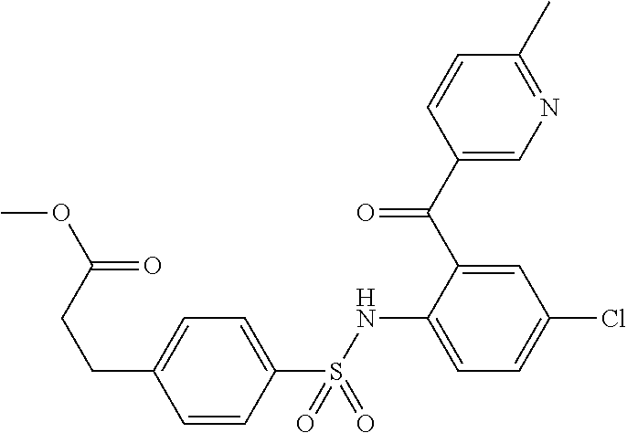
C1(C(C2=CC(Cl)=CC=C2NS(C2=CC=C(CCC(OC)=O)C=C2)(=O)=O)=O)=CN=C(C)C=C1
